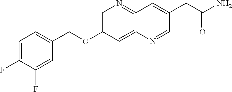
C1=C(F)C(F)=CC=C1COC1=CN=C2C(=C1)N=CC(CC(N)=O)=C2
